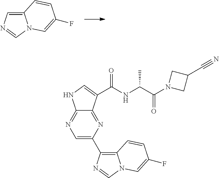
C1=C2N(C=N1)C=C(F)C=C2.C12=NC(C3=C4N(C=N3)C=C(F)C=C4)=CN=C1NC=C2C(=O)NC(C(N1CC(C#N)C1)=O)C
